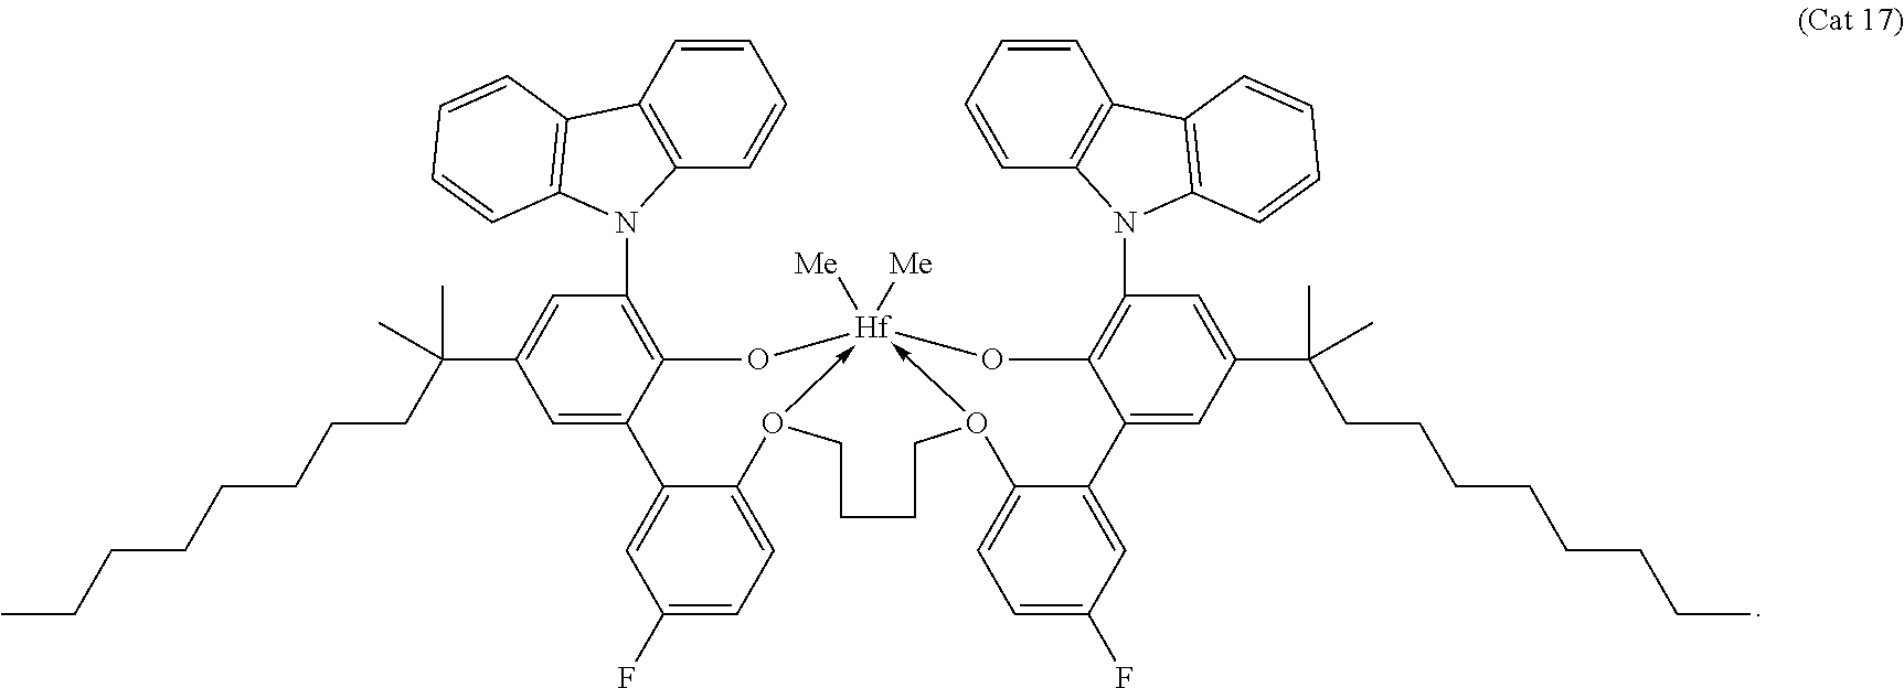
C1(N2C3=C(C=CC=C3)C3=C2C=CC=C3)=C2C(=CC(C(C)(C)CCCCCCCC)=C1)C1=CC(F)=CC=C1O1->[Hf]3([Me])([Me])(-O(C4=CC=C(F)C=C4C4=CC(C(C)(C)CCCCCCCC)=CC(N5C6=C(C=CC=C6)C6=C5C=CC=C6)=C4O3)CCCC1)O2
